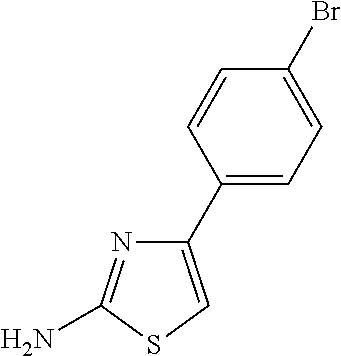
C1(C2=CC=C(Br)C=C2)=CSC(N)=N1
